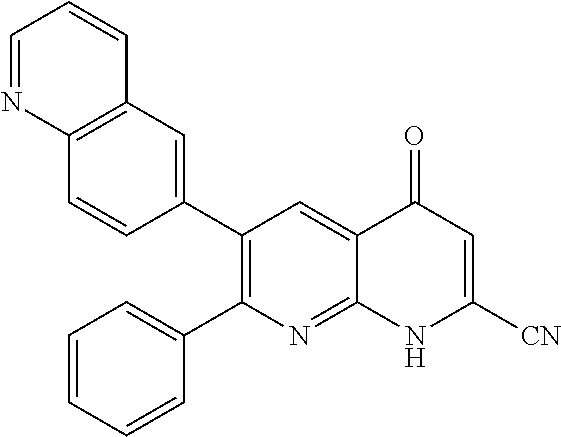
C12=C(C=C(C3=C(C4=CC=CC=C4)N=C4C(=C3)C(=O)C=C([CN])N4)C=C1)C=CC=N2
